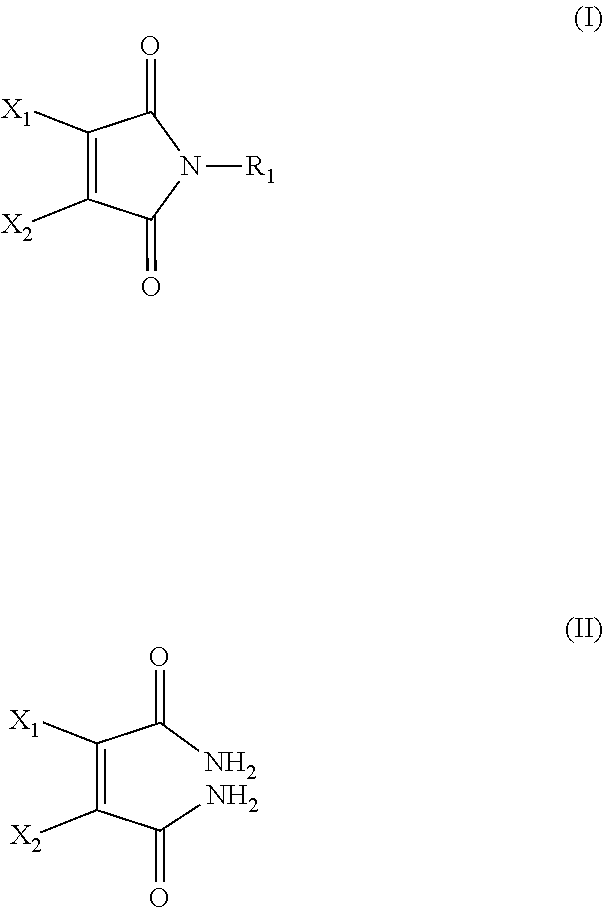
C1([X1])=C([X2])C(=O)N([R1])C1=O.C(=C(C(N)=O)[X2])(C(=O)N)[X1]
